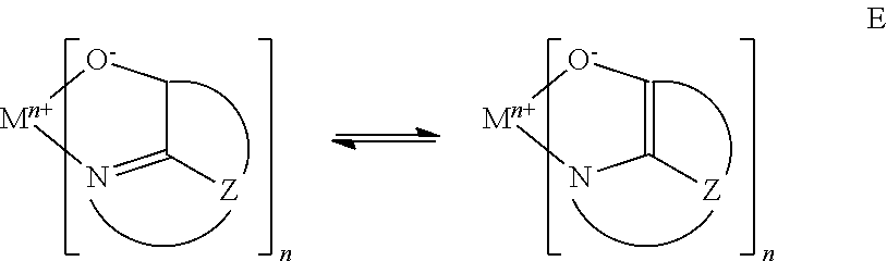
C1([Z])=N[Mn+][O-]C1.C1([Z])=C[O-][Mn+]N1
